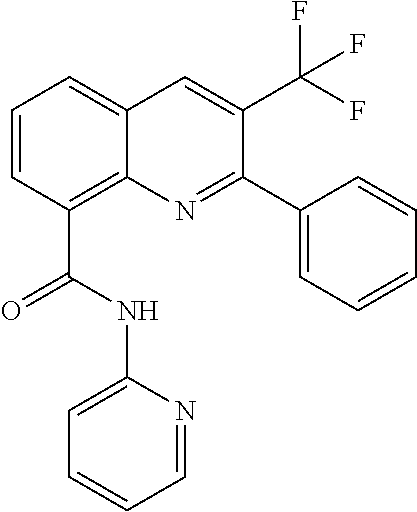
C1=CC(C(NC2=CC=CC=N2)=O)=C2C(=C1)C=C(C(F)(F)F)C(C1=CC=CC=C1)=N2
